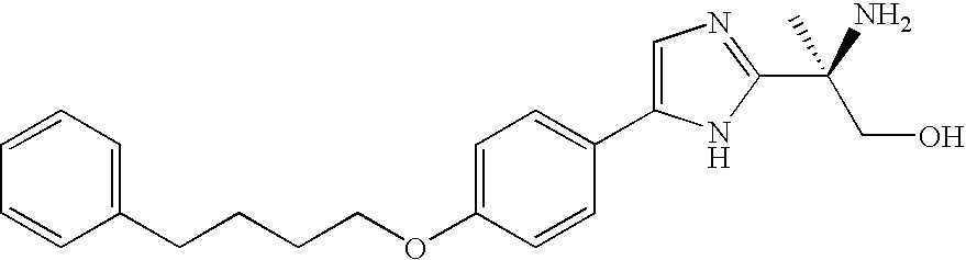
C1=CC=CC(CCCCOC2=CC=C(C3=CN=C(C(CO)(C)N)N3)C=C2)=C1
